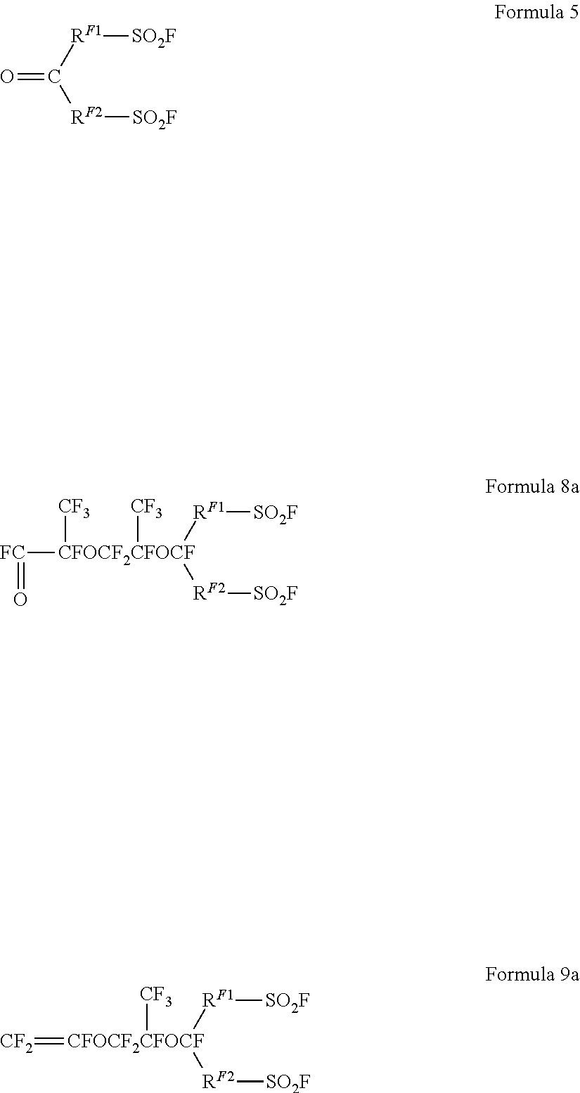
O=C([RF1][SO2F])[RF2][SO2F].[FC]([CFOCF2CFOCF]([CF3])([CF3])([RF1][SO2F])[RF2][SO2F])=O.[CF2]=[CFOCF2CFOCF]([CF3])([RF1][SO2F])[RF2][SO2F]
